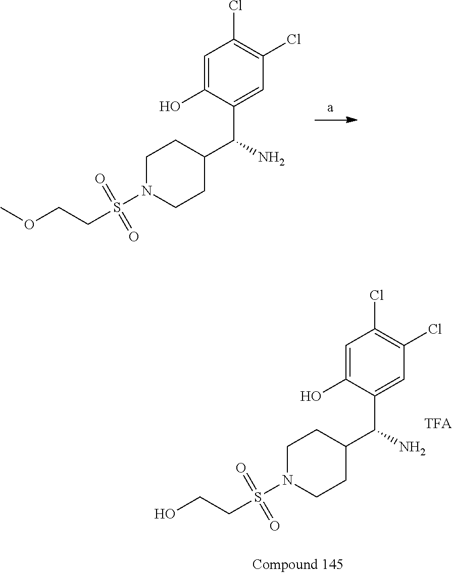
C1=C(O)C(C(N)C2CCN(S(CCOC)(=O)=O)CC2)=CC(Cl)=C1Cl.C1=C(O)C(C(N)C2CCN(S(CCO)(=O)=O)CC2)=CC(Cl)=C1Cl
